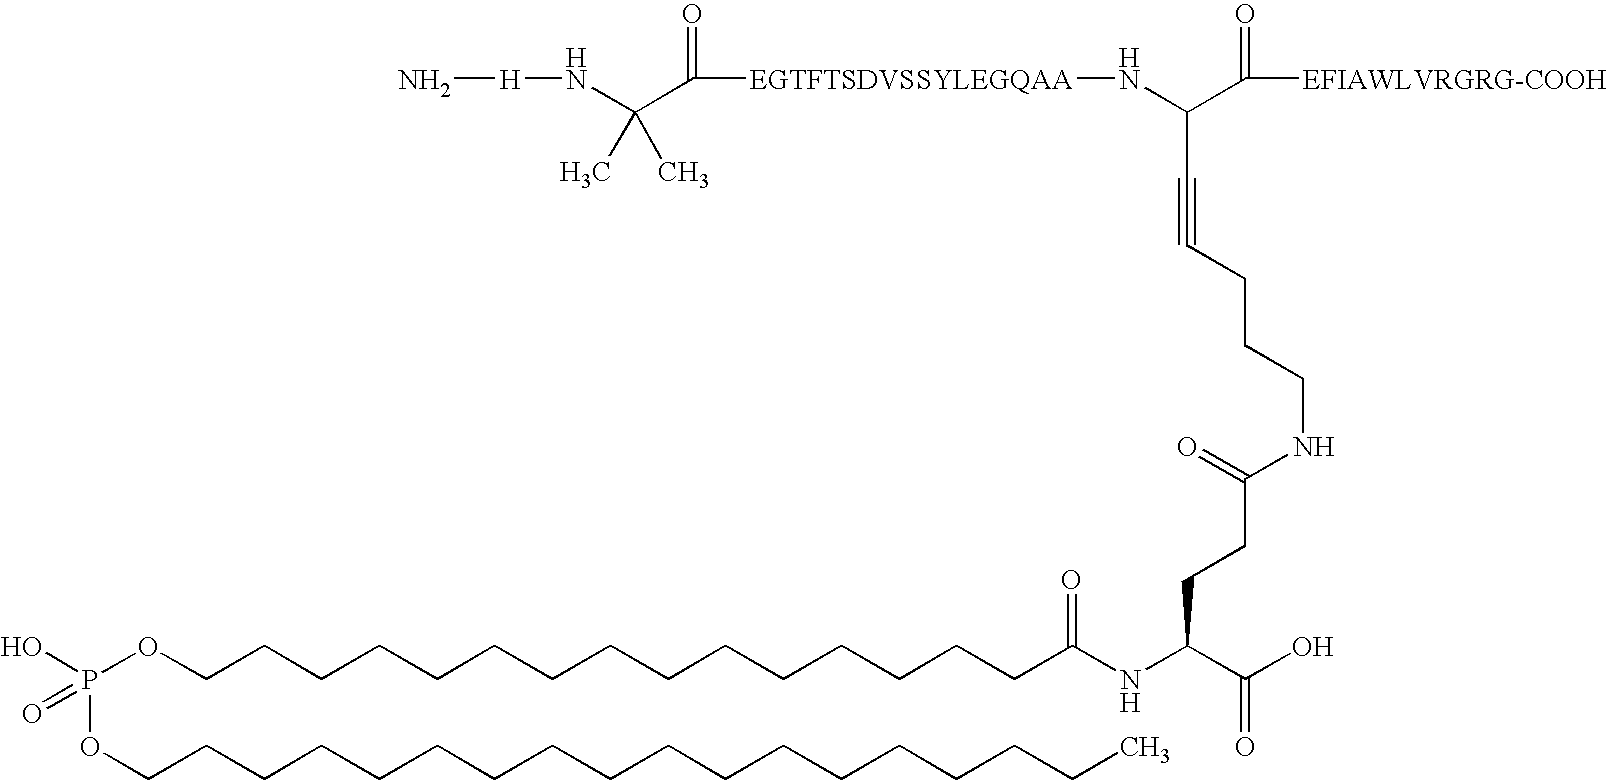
P(OCCCCCCCCCCCCCCCC(NC(C(O)=O)CCC(NCCCC#CC(N[EGTFTSDVSSYLEGQAA]C(=O)C(N[H]N)(C)C)C([EFIAWLVRGRG-COOH])=O)=O)=O)(OCCCCCCCCCCCCCCCCCC)(O)=O
